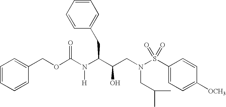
C(OC(N(C(C(CN(S(C1=CC=C([OCH3])C=C1)(=O)=O)CC(C)C)O)CC1=CC=CC=C1)[H])=O)C1=CC=CC=C1
